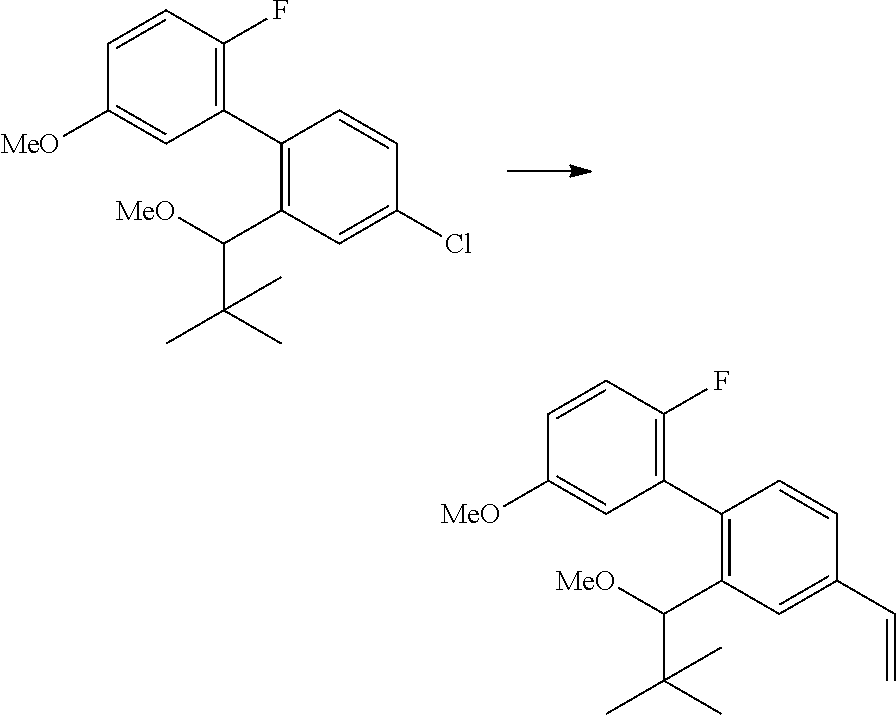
C1=CC(F)=C(C2=C(C([MeO])C(C)(C)C)C=C(Cl)C=C2)C=C1[MeO].C1=CC(F)=C(C2=C(C([MeO])C(C)(C)C)C=C(C=C)C=C2)C=C1[MeO]
